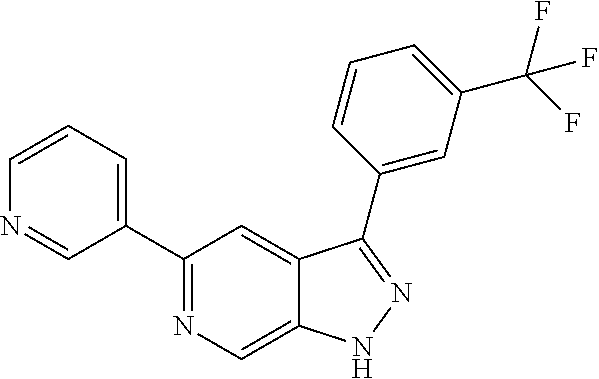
C1(C2=CC=CN=C2)=NC=C2C(=C1)C(C1=CC(C(F)(F)F)=CC=C1)=NN2
